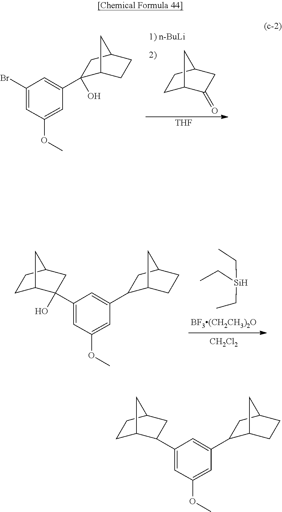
O(C1=CC(C2C3CCC(C2)C3)=CC(C2C3CCC(C2)C3)=C1)C.C1C2C(=O)CC(C1)C2.O(C1=CC(C2(O)C3CCC(C2)C3)=CC(Br)=C1)C.[THF].O(C1=CC(C2C3CCC(C2)C3)=CC(C2(O)C3CCC(C2)C3)=C1)C.[Si](CC)(CC)CC.[CH2Cl2]
